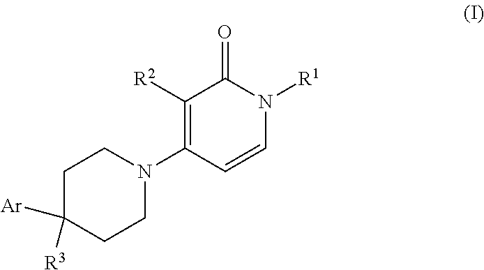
C1([R2])=C(N2CCC([Ar])([R3])CC2)C=CN([R1])C1=O
